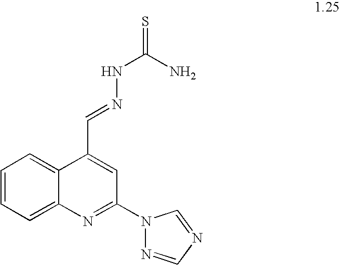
C1=CC=C2C(=C1)C(C=NNC(=S)N)=CC(N1N=CN=C1)=N2
